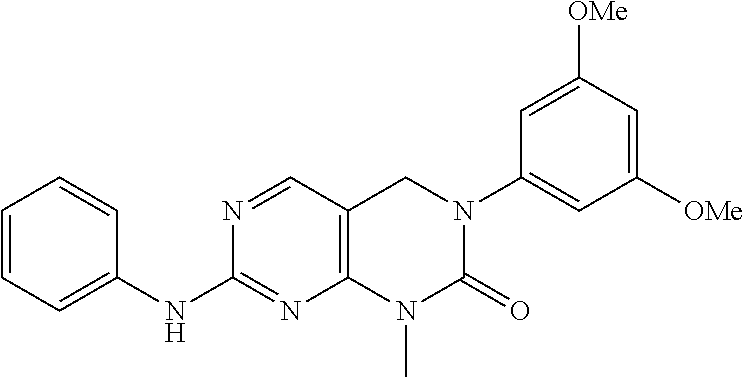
C1=CC=C(NC2=NC3=C(C=N2)CN(C2=CC([OMe])=CC([OMe])=C2)C(=O)N3C)C=C1
